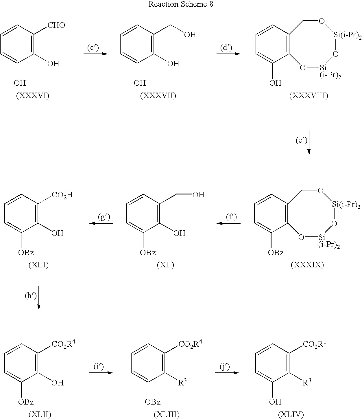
C1(O)=C([CHO])C=CC=C1O.C12=C(C=CC=C1O)CO[Si(i-Pr)2]O[Si(i-Pr)2]O2.C1(O)=C(CO)C=CC=C1O.C1(O)=C(CO)C=CC=C1[OBz].C1(O)=C([CO2H])C=CC=C1[OBz].C12=C(C=CC=C1[OBz])CO[Si(i-Pr)2]O[Si(i-Pr)2]O2.C1(O)=C([CO2R4])C=CC=C1[OBz].C1([R3])=C([CO2R4])C=CC=C1[OBz].C1([R3])=C([CO2R1])C=CC=C1O
